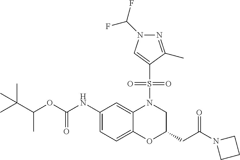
C1(NC(OC(C(C)(C)C)C)=O)=CC=C2C(=C1)N(S(=O)(=O)C1=CN(C(F)F)N=C1C)CC(CC(=O)N1CCC1)O2
